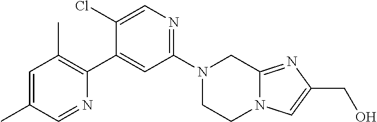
N1(C2=NC=C(Cl)C(C3=C(C)C=C(C)C=N3)=C2)CCN2C(=NC(CO)=C2)C1
